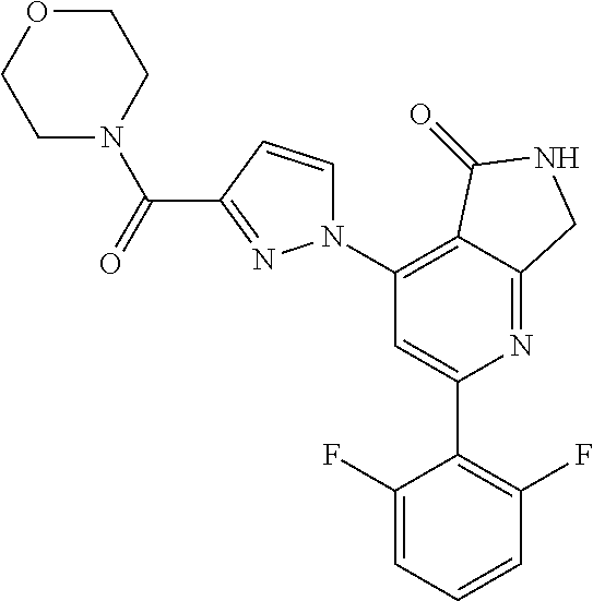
C1(N2C=CC(C(=O)N3CCOCC3)=N2)=C2C(=NC(C3=C(F)C=CC=C3F)=C1)CNC2=O
